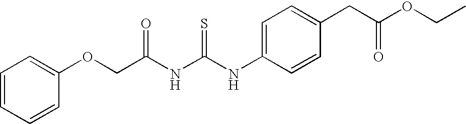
C(C(NC(NC1=CC=C(CC(OCC)=O)C=C1)=S)=O)OC1=CC=CC=C1
